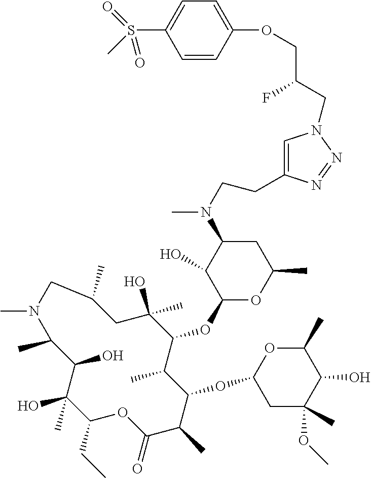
C1(CC)C(C)(O)C(O)C(C)N(C)CC(C)CC(O)(C)C(OC2OC(C)CC(N(C)CCC3=CN(CC(COC4=CC=C(S(C)(=O)=O)C=C4)F)N=N3)C2O)C(C)C(OC2CC(C)(OC)C(O)C(C)O2)C(C)C(=O)O1
